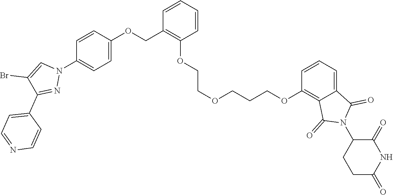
C1=CC=CC(OCCOCCCOC2=C3C(=CC=C2)C(=O)N(C2CCC(=O)NC2=O)C3=O)=C1COC1=CC=C(N2C=C(Br)C(C3=CC=NC=C3)=N2)C=C1
